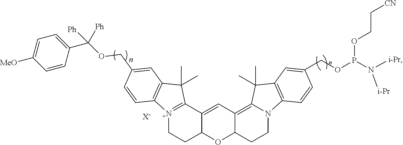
[X-].[N+]12=C(C3=CC4=C5N(CCC4OC3CC1)C1=C(C5(C)C)C=C(COP(OCC[CN])N([i-Pr])[i-Pr])C=C1)C(C)(C)C1=C2C=CC(COC(C2=CC=C([MeO])C=C2)([Ph])[Ph])=C1
